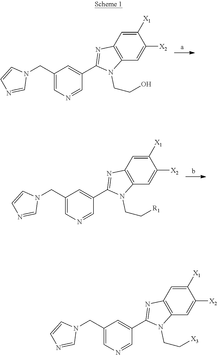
C1(CN2C=CN=C2)=CN=CC(C2=NC3=C(C=C([X2])C([X1])=C3)N2CCO)=C1.C1(CN2C=CN=C2)=CN=CC(C2=NC3=C(C=C([X2])C([X1])=C3)N2CC[R1])=C1.C1(CN2C=CN=C2)=CN=CC(C2=NC3=C(C=C([X2])C([X1])=C3)N2CC[X3])=C1
